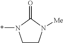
*N1CCN([Me])C1=O
